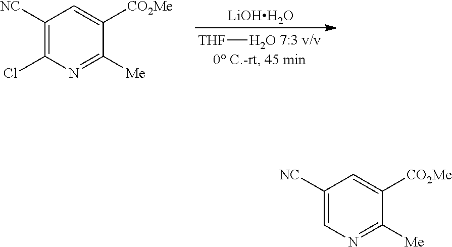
[LiOHH2O].C1([NC])=C(Cl)N=C([Me])C([CO2Me])=C1.[THF]O.C1([NC])=CN=C([Me])C([CO2Me])=C1
